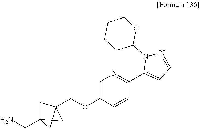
C1=C(OCC23CC(CN)(C2)C3)C=CC(C2=CC=NN2C2OCCCC2)=N1
